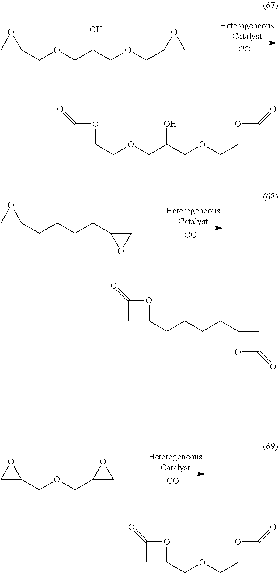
[CO].C1C(COCC(COCC2CO2)O)O1.[CO].C1(CCCCC2OC2)OC1.[CO].C1(COCC2CO2)OC1.C1(COCC(COCC2CC(=O)O2)O)OC(=O)C1.C1(CCCCC2CC(=O)O2)CC(=O)O1.C1(COCC2CC(=O)O2)CC(=O)O1
